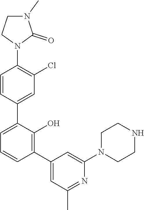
C1=C(C2=CC(Cl)=C(N3C(=O)N(C)CC3)C=C2)C(O)=C(C2=CC(C)=NC(N3CCNCC3)=C2)C=C1
